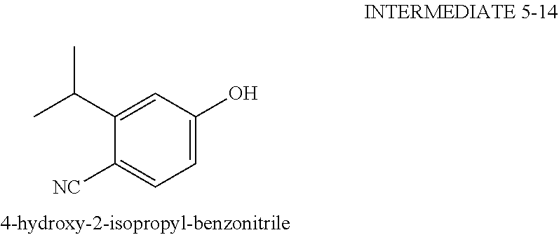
C1(C(C)C)=CC(O)=CC=C1[NC]
